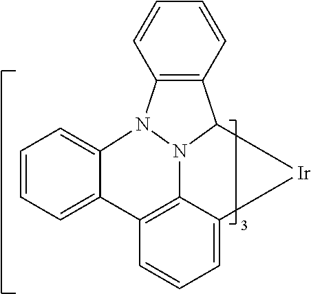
C1=CC=C2C(=C1)N1N3C4=C2C=CC=C4[Ir]C3C2=C1C=CC=C2
